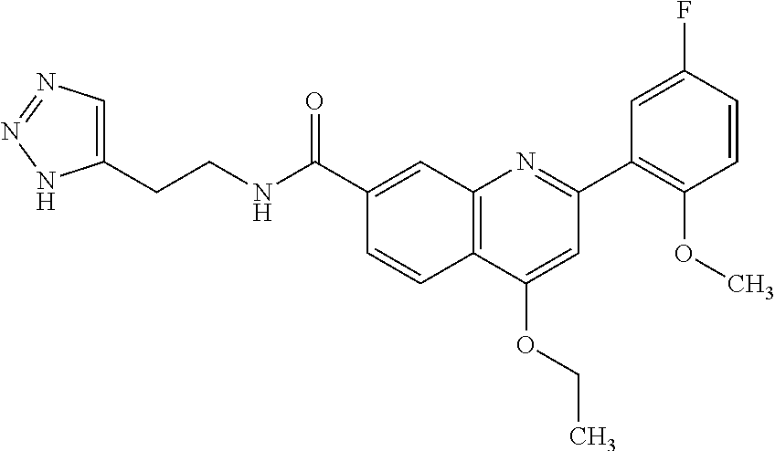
C1(C(NCCC2=CN=NN2)=O)=CC2=C(C=C1)C(OCC)=CC(C1=C(OC)C=CC(F)=C1)=N2
